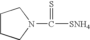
N1(C(=S)[SNH4])CCCC1
